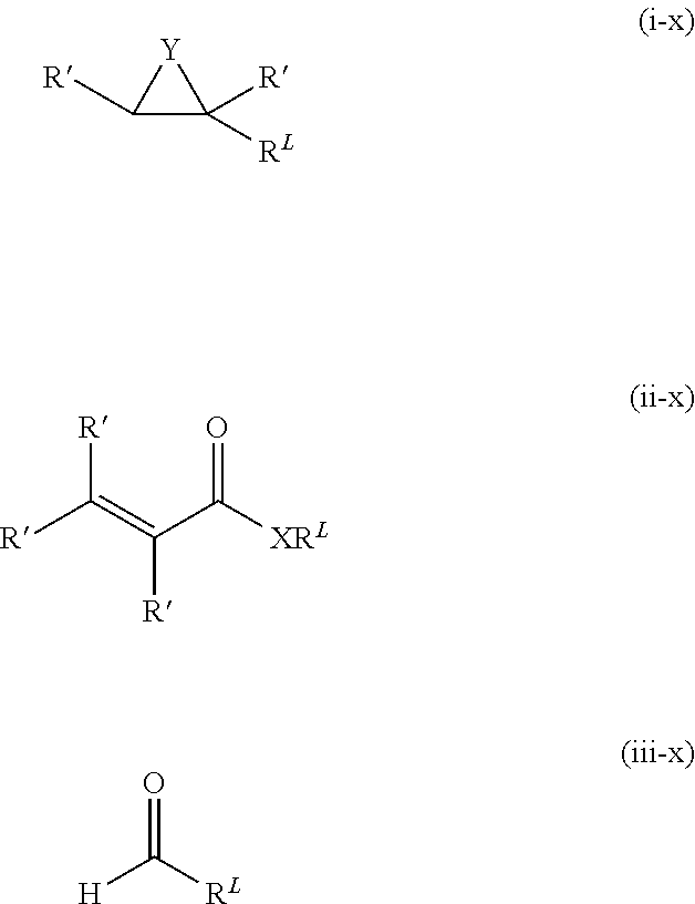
C1([R])C([RL])([R])[Y]1.[R]C(=C(C([XRL])=O)[R])[R].[H]C(=O)[RL]
